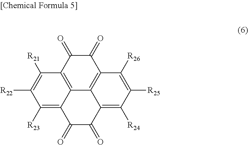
C1([R23])=C2C3=C(C([R21])=C1[R22])C(=O)C(=O)C1=C3C(=C([R24])C([R25])=C1[R26])C(=O)C2=O
